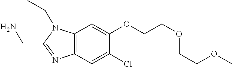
C12=C(C=C(Cl)C(OCCOCCOC)=C1)N=C(CN)N2CC
